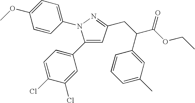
C1(C2=CC=C(Cl)C(Cl)=C2)=CC(CC(C(OCC)=O)C2=CC(C)=CC=C2)=NN1C1=CC=C(OC)C=C1
